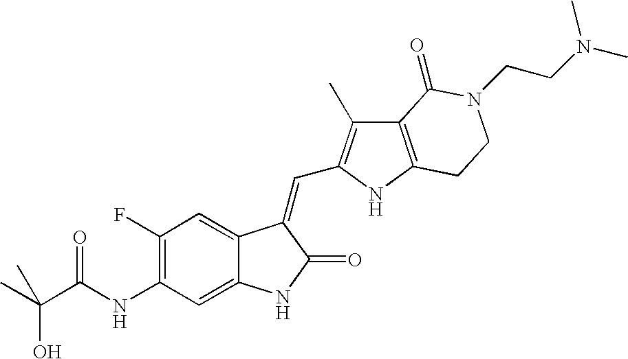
C1(NC(=O)C(O)(C)C)=C(F)C=C2C(=C1)NC(=O)C2=CC1=C(C)C2=C(N1)CCN(CCN(C)C)C2=O
